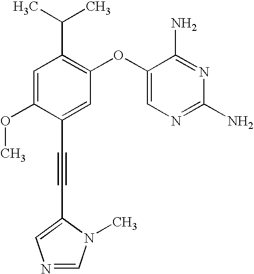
C1=C(OC)C(C#CC2=CN=CN2C)=CC(OC2=CN=C(N)N=C2N)=C1C(C)C
